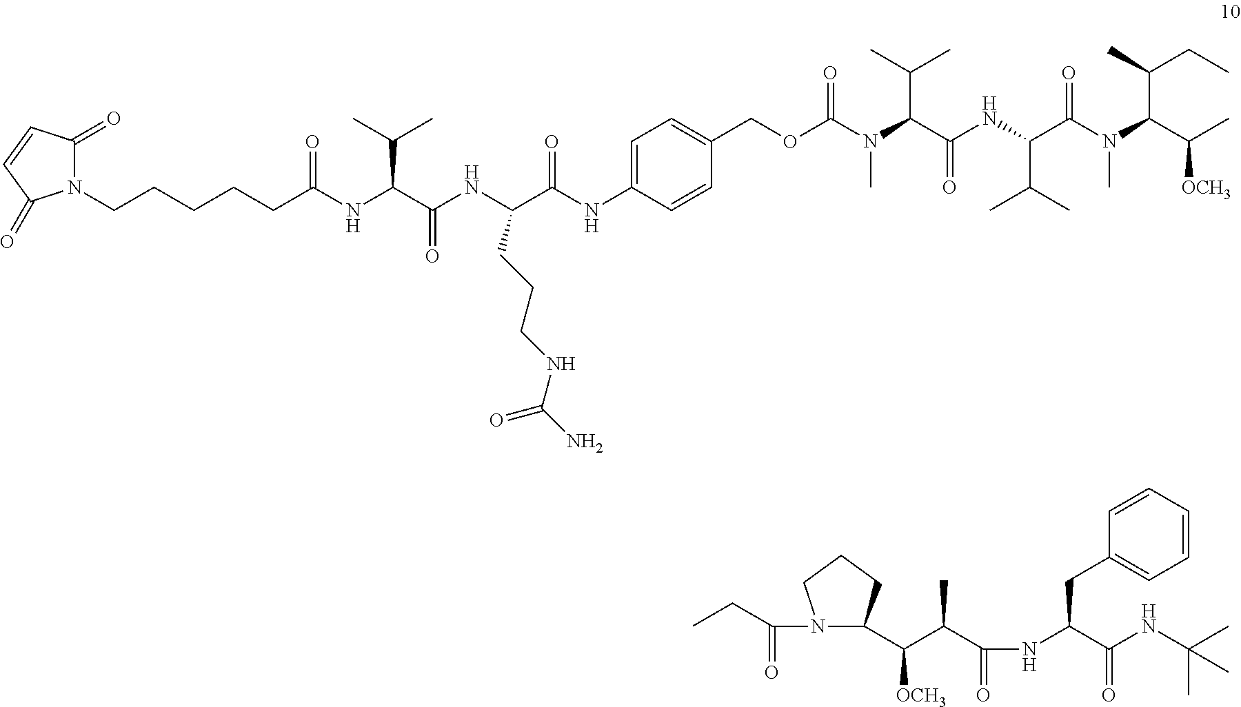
C(C1=CC=C(NC(=O)C(NC(=O)C(NC(CCCCCN2C(=O)C=CC2=O)=O)C(C)C)CCCNC(N)=O)C=C1)OC(N(C)C(C(C)C)C(NC(C(N(C(C(C)[OCH3])C(C)CC)C)=O)C(C)C)=O)=O.CCC(=O)N1C(C([OCH3])C(C)C(=O)NC(C(=O)NC(C)(C)C)CC2=CC=CC=C2)CCC1
